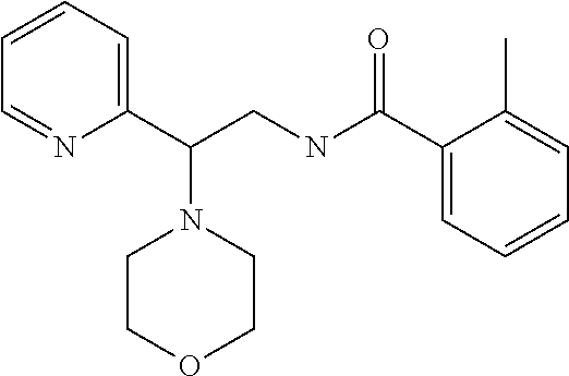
C1(C(CNC(C2=CC=CC=C2C)=O)N2CCOCC2)=CC=CC=N1
